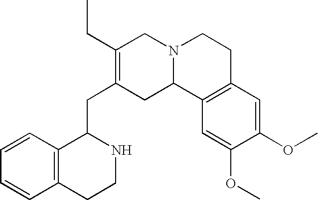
C1=CC=CC2=C1C(CC1=C(CC)CN3C(C1)C1=C(CC3)C=C(OC)C(OC)=C1)NCC2
